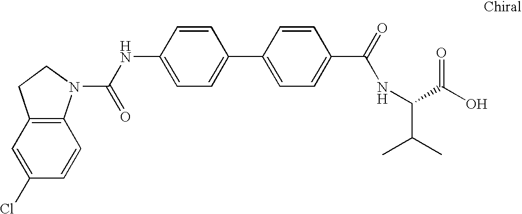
N(C1=CC=C(C2=CC=C(C(NC(C(O)=O)C(C)C)=O)C=C2)C=C1)C(=O)N1C2=C(CC1)C=C(Cl)C=C2
